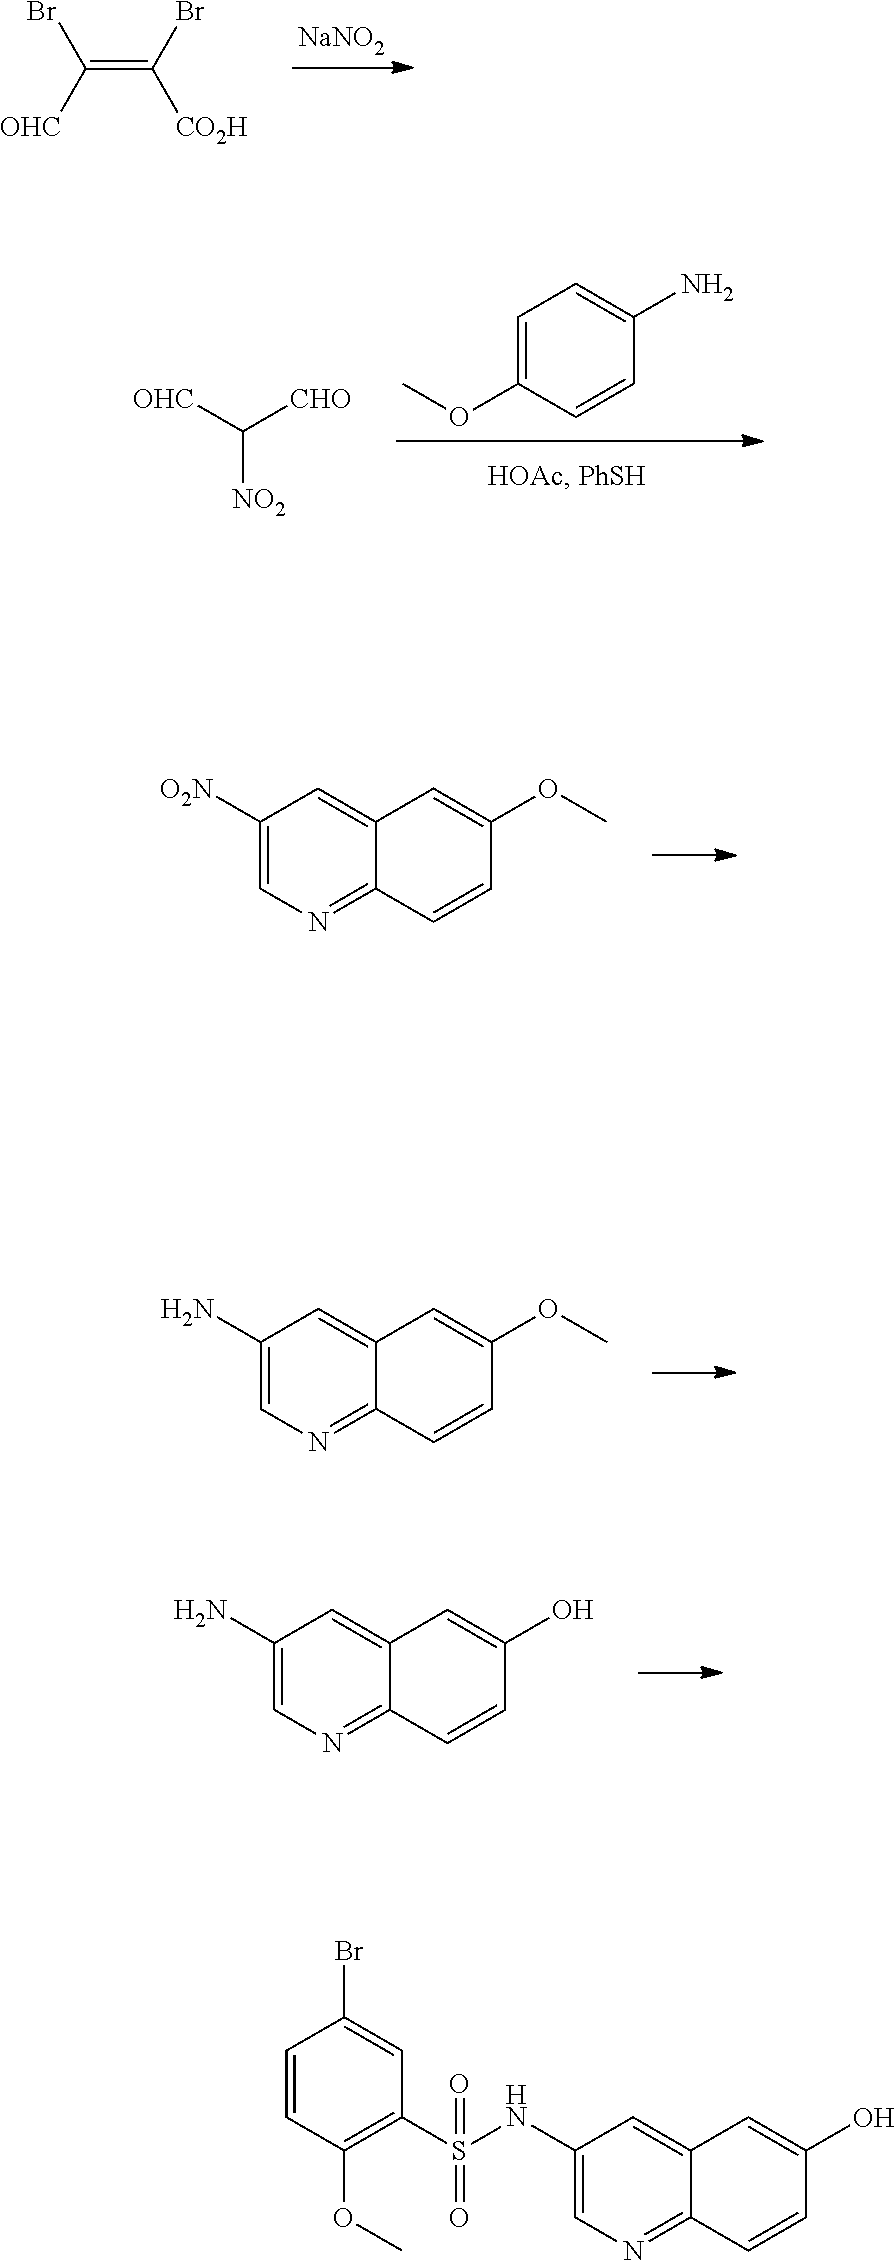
[NaNO2].C(=C(Br)[CO2H])([OHC])Br.C1=C(OC)C=CC(N)=C1.C([NO2])([OHC])[CHO].C12=CC([O2N])=CN=C1C=CC(OC)=C2.C12=CC(N)=CN=C1C=CC(OC)=C2.C12=CC(N)=CN=C1C=CC(O)=C2.C1=CC(Br)=CC(S(NC2=CN=C3C(=C2)C=C(O)C=C3)(=O)=O)=C1OC
